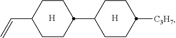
[H].[H].C(C1CCC(C2CCC([C3H7])CC2)CC1)=C
